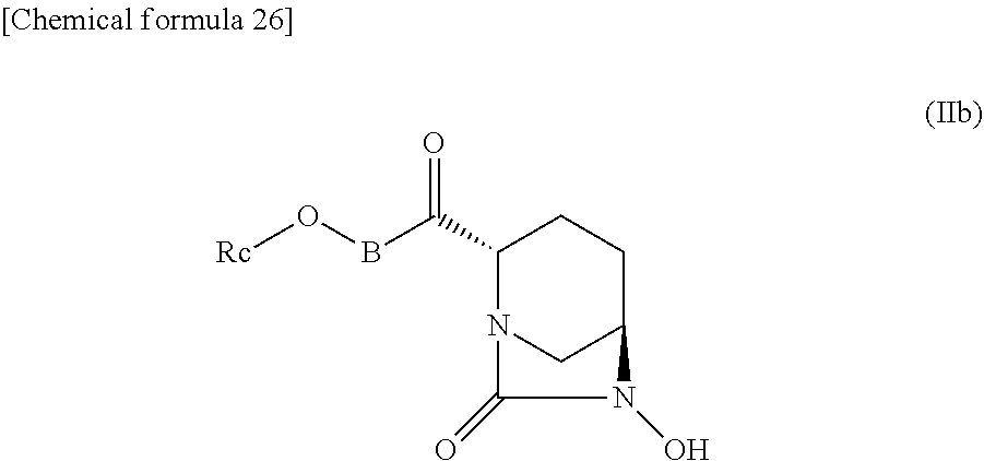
C1(C(BO[Rc])=O)N2CC(CC1)N(O)C2=O
